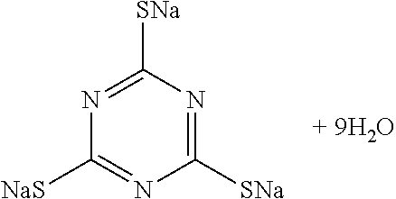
N1=C([SNa])N=C([SNa])N=C1[NaS]
